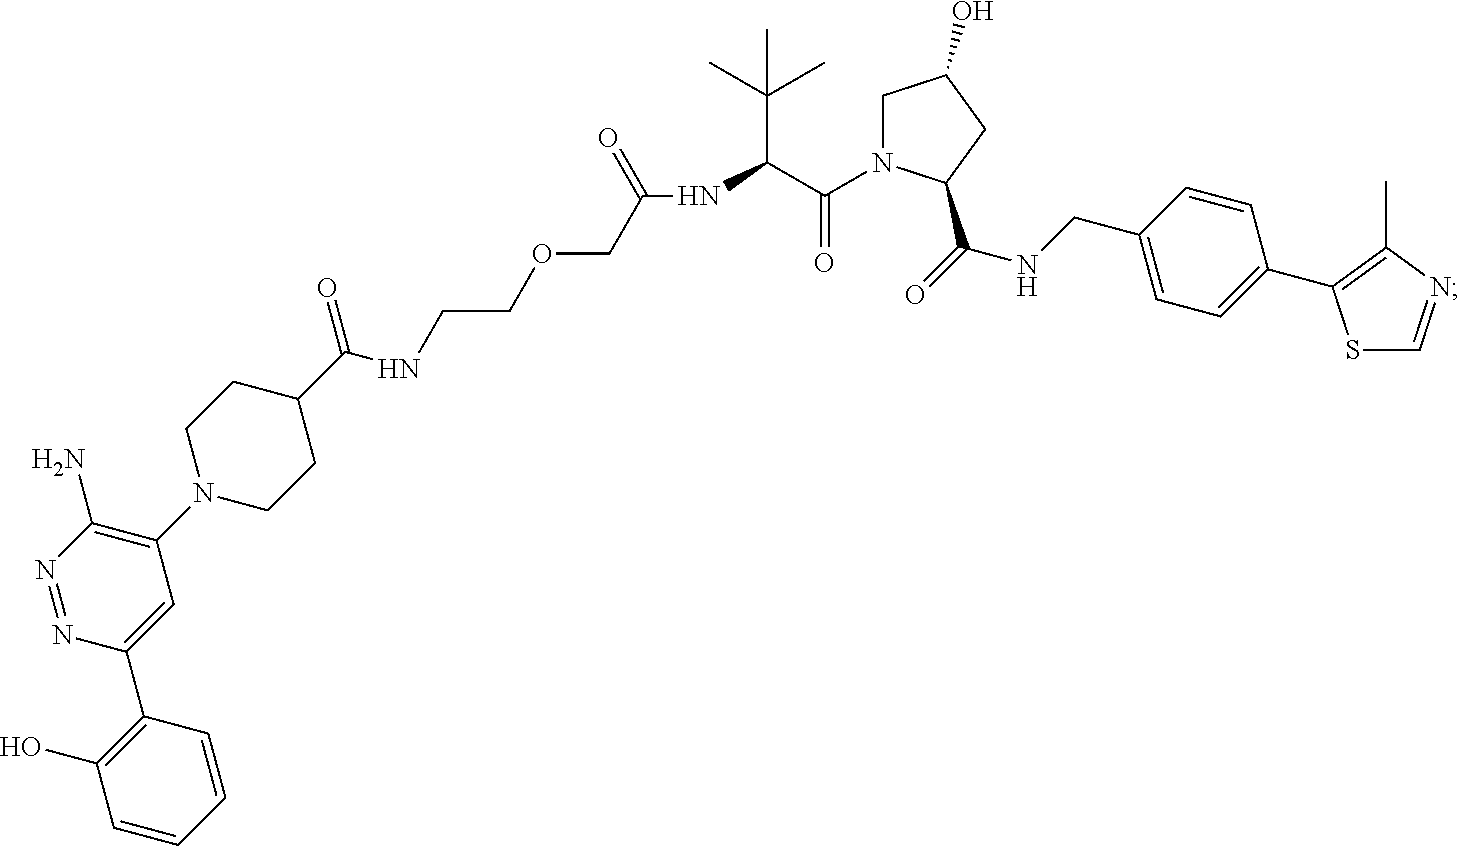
C1(C(NCCOCC(NC(C(N2CC(O)CC2C(=O)NCC2=CC=C(C3=C(C)N=CS3)C=C2)=O)C(C)(C)C)=O)=O)CCN(C2=C(N)N=NC(C3=C(O)C=CC=C3)=C2)CC1
